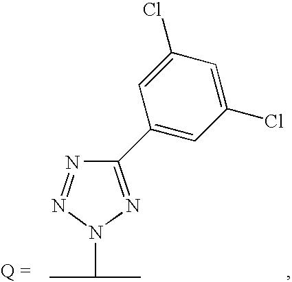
N1=NN(C(C)C)N=C1C1=CC(Cl)=CC(Cl)=C1
